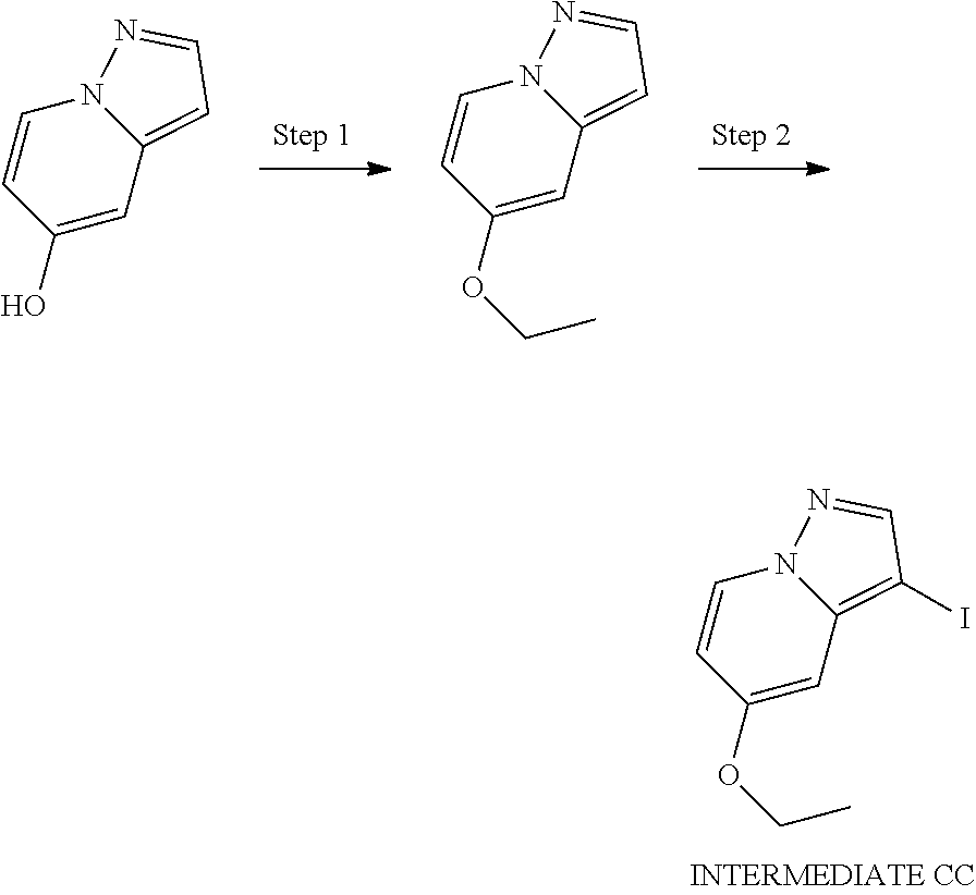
C1=CC(O)=CC2=CC=NN12.C1=CC(OCC)=CC2=CC=NN12.C1=CC(OCC)=CC2=C(I)C=NN12
